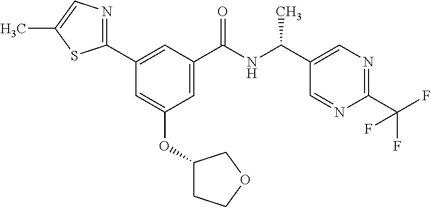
C1=C(C(NC(C2=CN=C(C(F)(F)F)N=C2)C)=O)C=C(C2=NC=C(C)S2)C=C1OC1CCOC1
